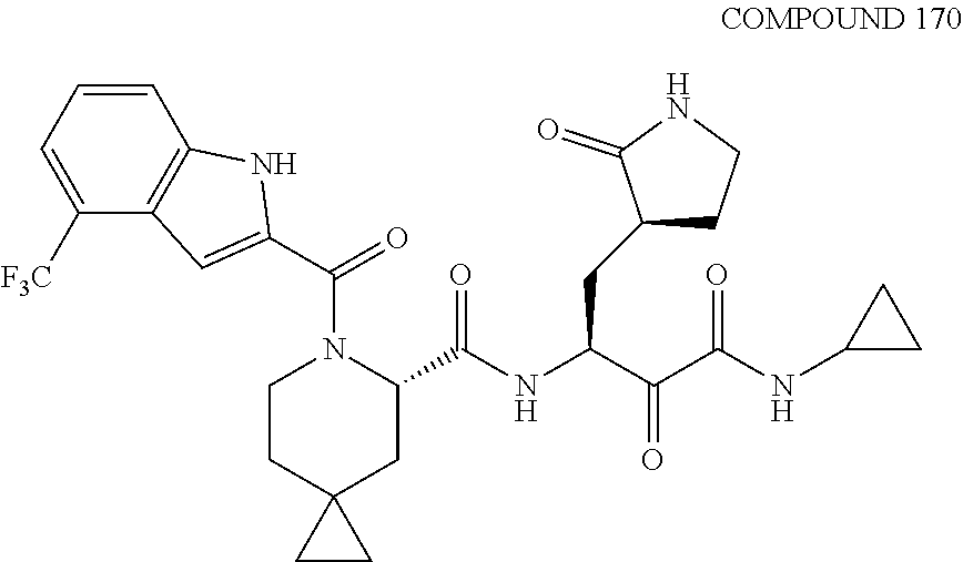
C1=CC2=C(C([F3C])=C1)C=C(C(N1C(C(=O)NC(CC3CCNC3=O)C(=O)C(=O)NC3CC3)CC3(CC1)CC3)=O)N2
